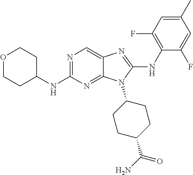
N1=C(NC2CCOCC2)N=C2C(=C1)N=C(NC1=C(F)C=C(C)C=C1F)N2C1CCC(C(N)=O)CC1
